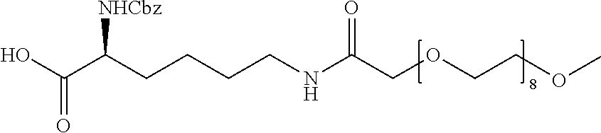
OC(C(CCCCNC(COCCOC)=O)[NHCbz])=O
